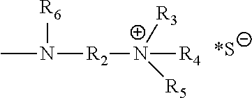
CN([R2][N+]([R4])([R3])[R5])[R6]
